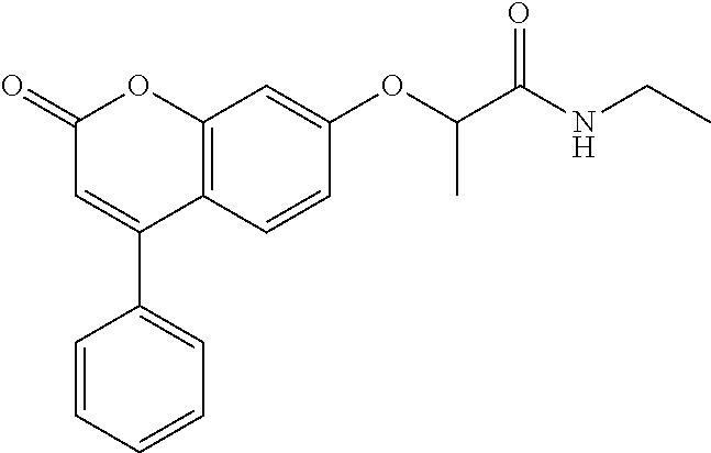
C12=C(C=CC(OC(C(NCC)=O)C)=C1)C(C1=CC=CC=C1)=CC(=O)O2
